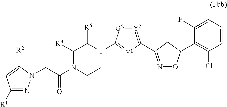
C1([R1])=NN(CC(N2CC[T](C3=[Y1]C(C4=NOC(C5=C(Cl)C=CC=C5F)C4)=[Y2][G2]3)C([R5])C2[R3])=O)C([R2])=C1
